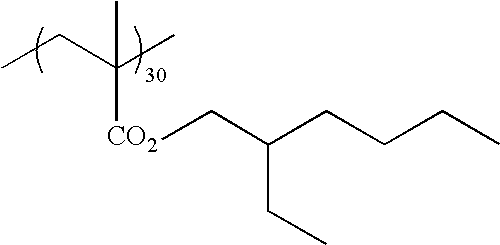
CCC(C)([CO2]CC(CCCC)CC)C
